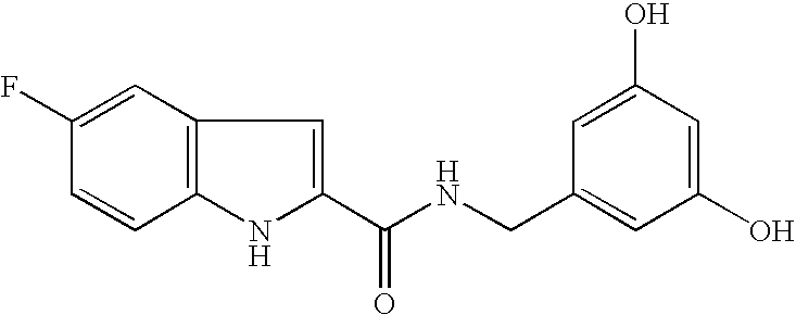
C1=C(F)C=CC2=C1C=C(C(NCC1=CC(O)=CC(O)=C1)=O)N2
